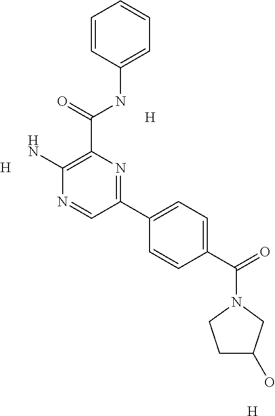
[H].[H].C1(C(NC2=CC=CC=C2)=O)=C(N)N=CC(C2=CC=C(C(=O)N3CCC(O)C3)C=C2)=N1.[H]
